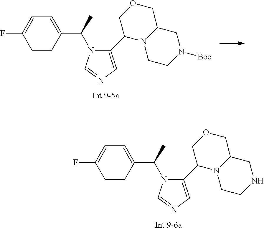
C1=CC(C(C)N2C(C3N4CCN([Boc])CC4COC3)=CN=C2)=CC=C1F.C1=CC(C(C)N2C(C3N4CCNCC4COC3)=CN=C2)=CC=C1F
